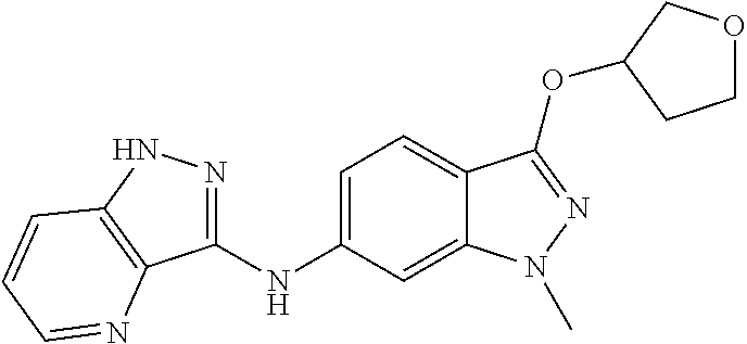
C1(NC2=CC=C3C(=C2)N(C)N=C3OC2COCC2)=NNC2=C1N=CC=C2
